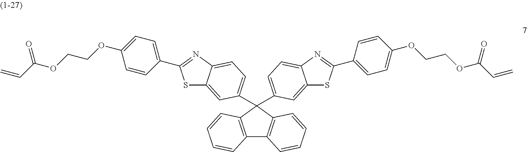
C12=C(C=CC=C1)C(C1=CC=C3C(=C1)SC(C1=CC=C(OCCOC(C=C)=O)C=C1)=N3)(C1=CC=C3C(=C1)SC(C1=CC=C(OCCOC(C=C)=O)C=C1)=N3)C1=C2C=CC=C1
